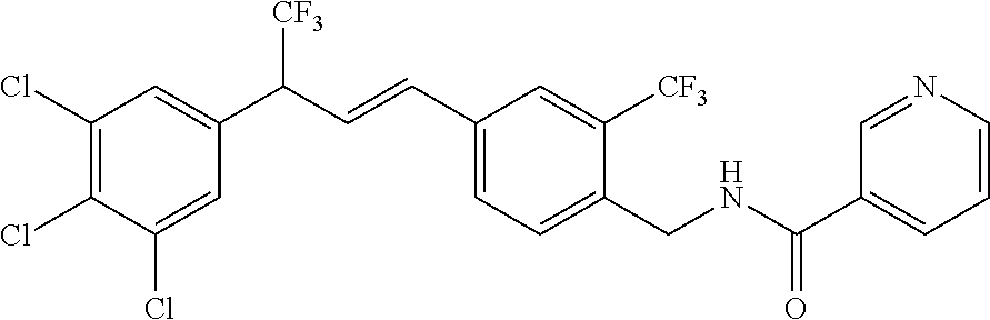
C1(Cl)=C(Cl)C(Cl)=CC(C(C=CC2=CC=C(CNC(C3=CC=CN=C3)=O)C([CF3])=C2)[CF3])=C1
